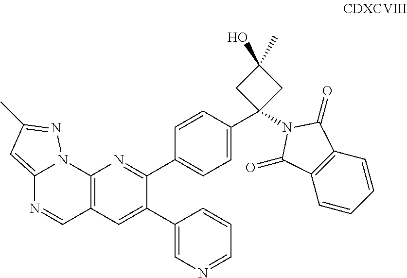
C12=C(C=C(C3=CN=CC=C3)C(C3=CC=C(C4(N5C(=O)C6=C(C=CC=C6)C5=O)CC(O)(C)C4)C=C3)=N1)C=NC1=CC(C)=NN21
